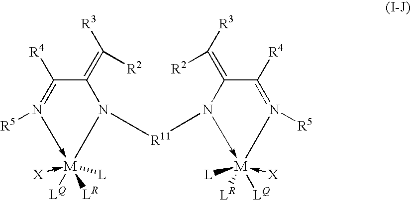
N1([R11]N2->[M]([LR])([LQ])(-[X])([L])N([R5])=C([R4])C2=C([R3])[R2])C(=C([R3])[R2])C([R4])=N([R5])->[M]1([LQ])([LR])([L])-[X]
